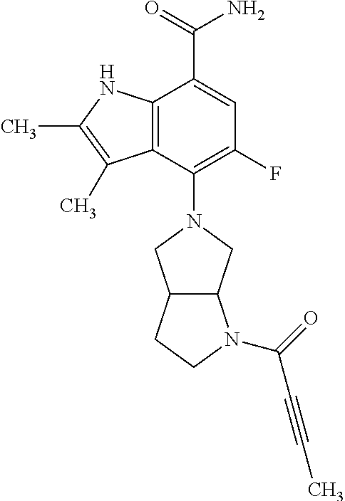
C12=C(C(N3CC4C(C3)N(C(C#CC)=O)CC4)=C(F)C=C1C(=O)N)C(C)=C(C)N2
